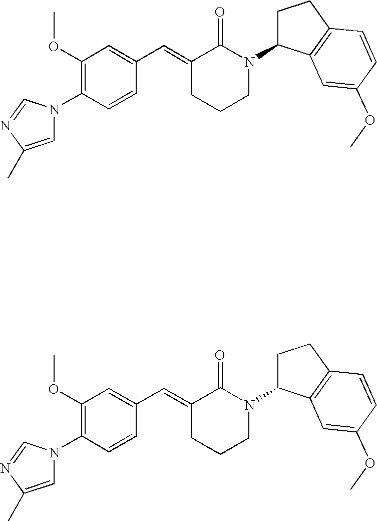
C1(OC)=C(N2C=C(C)N=C2)C=CC(C=C2CCCN(C3CCC4=C3C=C(OC)C=C4)C2=O)=C1.C1(OC)=C(N2C=C(C)N=C2)C=CC(C=C2CCCN(C3CCC4=C3C=C(OC)C=C4)C2=O)=C1
